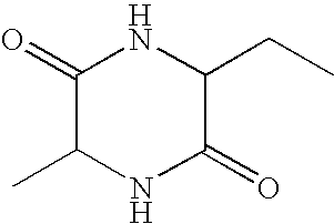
C1(=O)C(C)NC(=O)C(CC)N1
